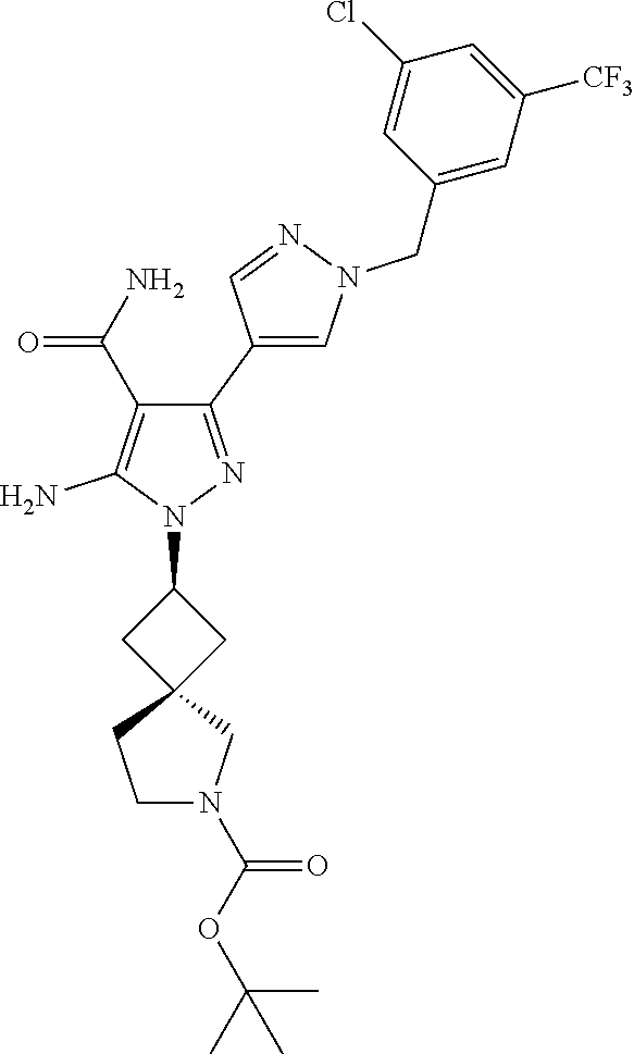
C1(C2=CN(CC3=CC([CF3])=CC(Cl)=C3)N=C2)=NN(C2CC3(C2)CCN(C(OC(C)(C)C)=O)C3)C(N)=C1C(N)=O
